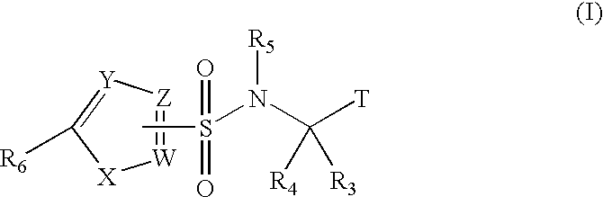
[Y]1=C([R6])[X][W]=[Z]1.CS(=O)(=O)N(C([T])([R3])[R4])[R5]
